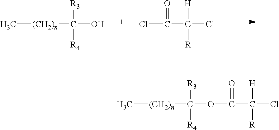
C[(CH2)n]C([R3])(O)[R4].C([H])(Cl)([R])C(=O)Cl.C[(CH2)n]C([R3])(OC(=O)C([H])(Cl)[R])[R4]
